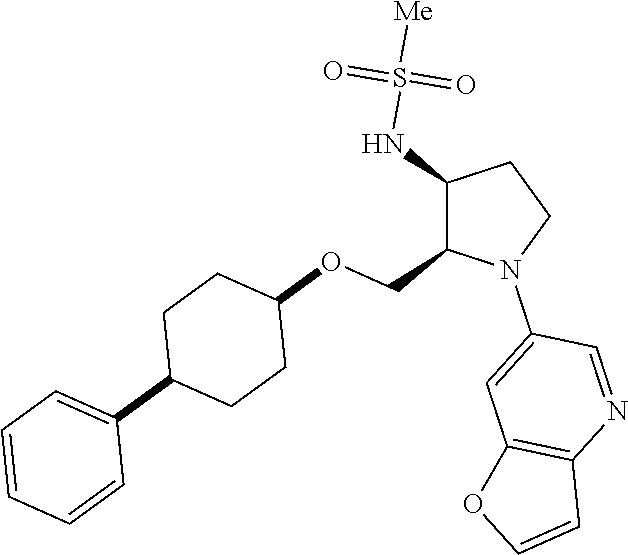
C1(NS([Me])(=O)=O)C(COC2CCC(C3=CC=CC=C3)CC2)N(C2=CC3=C(N=C2)C=CO3)CC1
